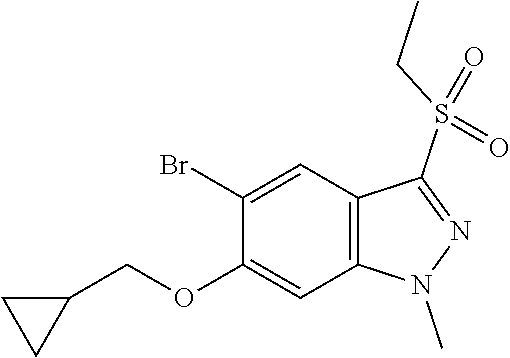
C1(Br)=CC2=C(C=C1OCC1CC1)N(C)N=C2S(CC)(=O)=O
